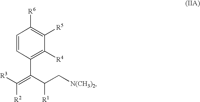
C1=CC(C(=C([R3])[R2])C(C[N(CH3)2])[R1])=C([R4])C([R5])=C1[R6]
